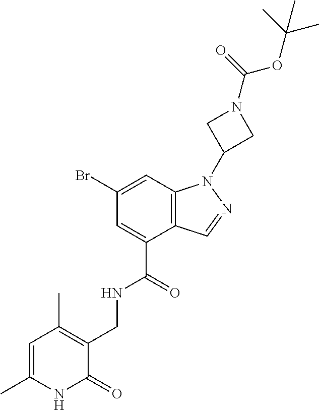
C12=C(C=C(Br)C=C1C(=O)NCC1=C(C)C=C(C)NC1=O)N(C1CN(C(=O)OC(C)(C)C)C1)N=C2
